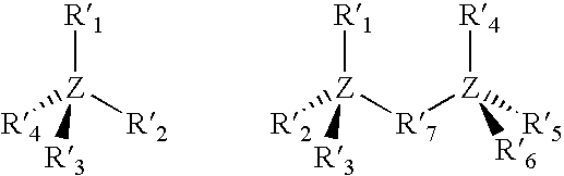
[R1][Z]([R2])([R4])[R3].[R1][Z]([R2])([R3])[R7][Z]([R4])([R5])[R6]
